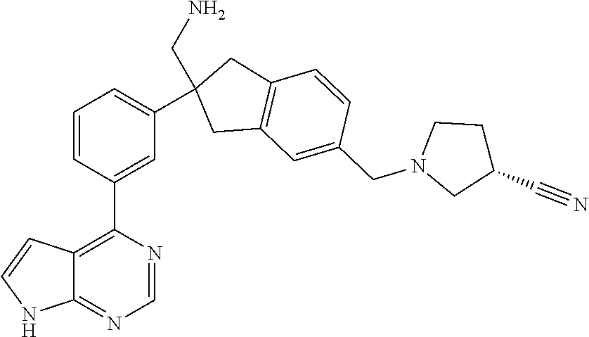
C12=NC=NC(C3=CC(C4(CN)CC5=C(C4)C=CC(CN4CC(C#N)CC4)=C5)=CC=C3)=C1C=CN2
